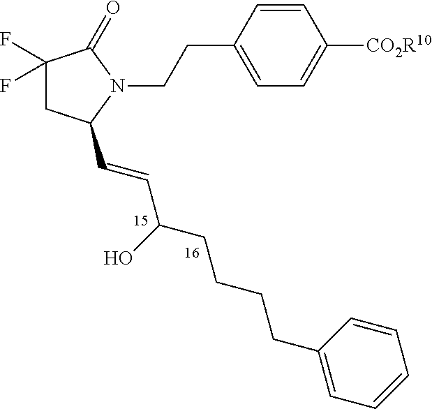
C1(F)(F)CC(C=CC(CCCCC2=CC=CC=C2)O)N(CCC2=CC=C([CO2R10])C=C2)C1=O
